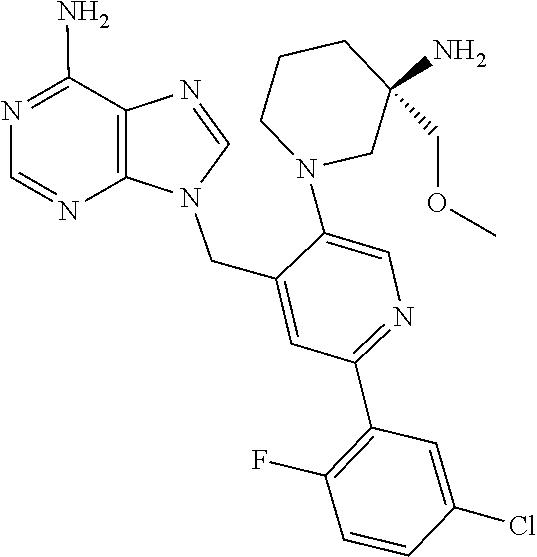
C1=NC2=C(N1CC1=CC(C3=C(F)C=CC(Cl)=C3)=NC=C1N1CCCC(COC)(N)C1)N=CN=C2N
